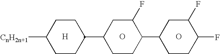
[H].O.O.C1([CnH2n+1])CCC(C2CCC(C3CCC(F)C(F)C3)C(F)C2)CC1
